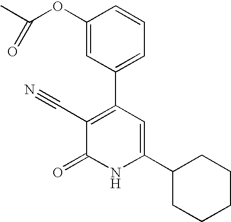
C1(OC(C)=O)=CC(C2=C(C#N)C(=O)NC(C3CCCCC3)=C2)=CC=C1
